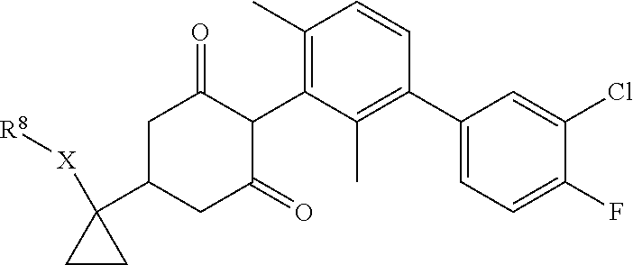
C1(C2=C(C)C(C3C(=O)CC(C4([X][R8])CC4)CC3=O)=C(C)C=C2)=CC=C(F)C(Cl)=C1
